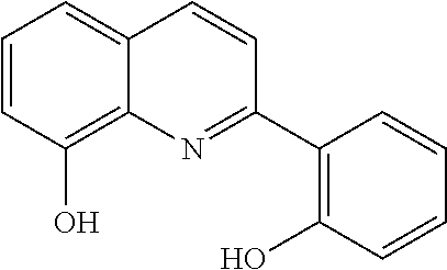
C1=CC(O)=C2C(=C1)C=CC(C1=C(O)C=CC=C1)=N2
